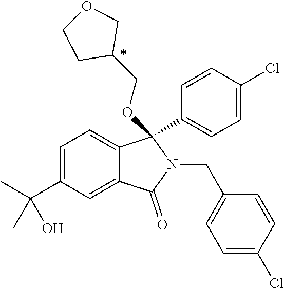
C1=C(C(C)(O)C)C=C2C(=C1)C(C1=CC=C(Cl)C=C1)(OCC1COCC1)N(CC1=CC=C(Cl)C=C1)C2=O
